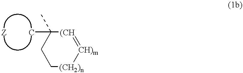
CC1(C)CC[(CH2)n][CH)m]=[(CH]1.[Z]
